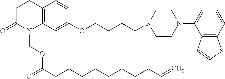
C12=C(C=C(OCCCCN3CCN(C4=CC=CC5=C4C=CS5)CC3)C=C1)N(COC(=O)CCCCCCCCC=C)C(=O)CC2
